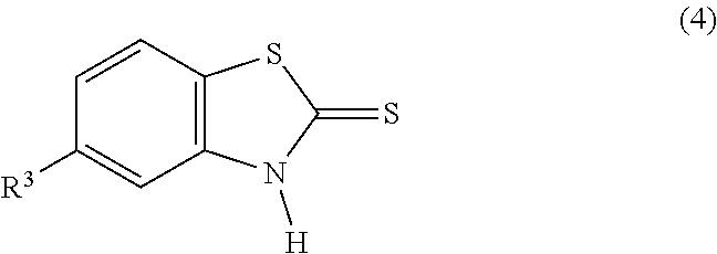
C1=CC2=C(C=C1[R3])N([H])C(=S)S2
